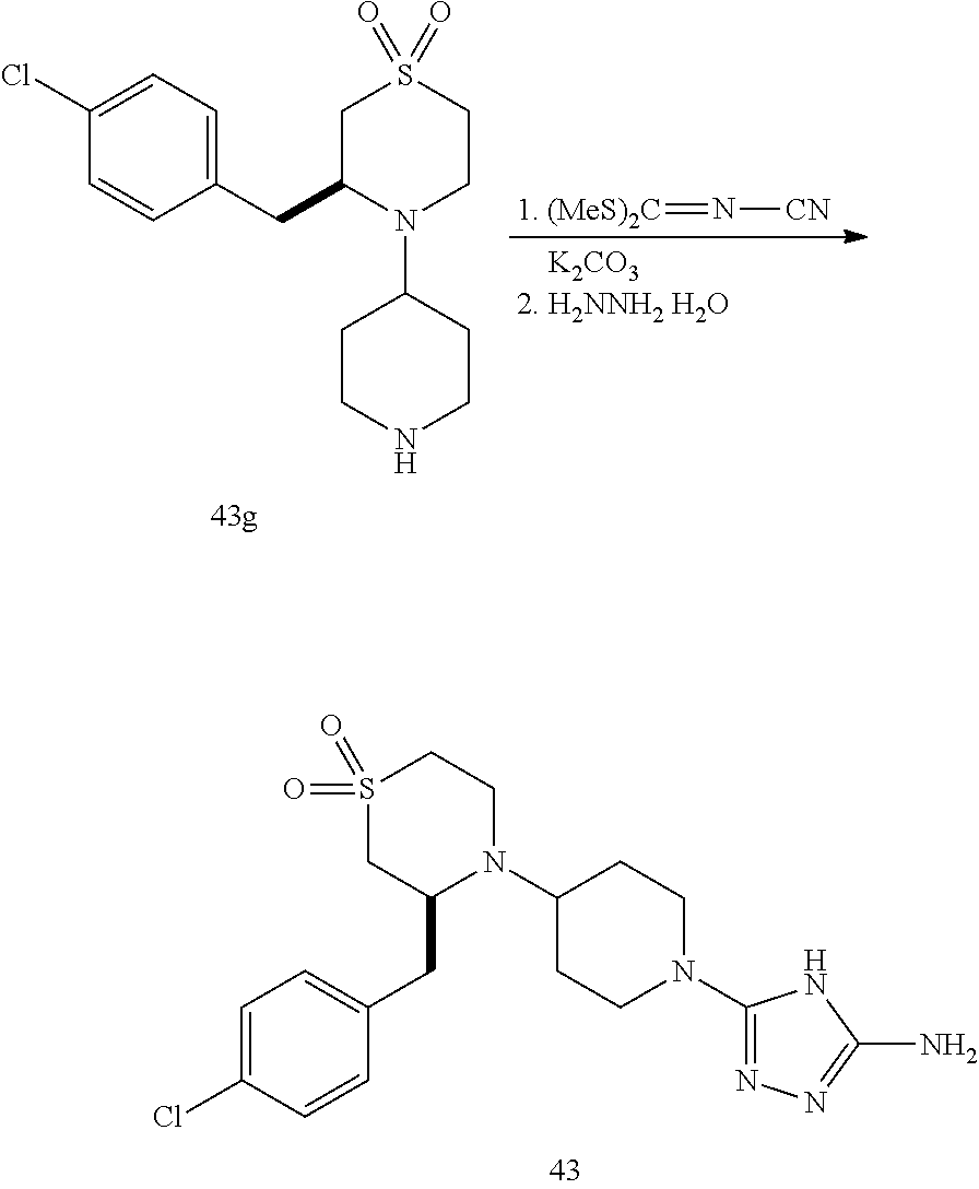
C1=C(Cl)C=CC(CC2N(C3CCN(C4=NN=C(N)N4)CC3)CCS(=O)(=O)C2)=C1.C1(CC2N(C3CCNCC3)CCS(=O)(=O)C2)=CC=C(Cl)C=C1.[(MeS)2C]=N[CN].[K2CO3]
